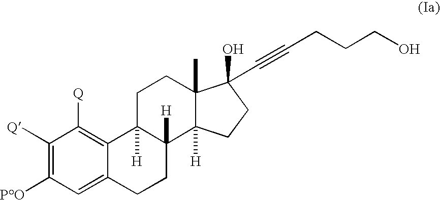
C1([Q])=C([PO])C=C2C(=C1[Q])C1([H])C([H])(CC2)C2([H])C(C)(CC1)C(O)(C#CCCCO)CC2
